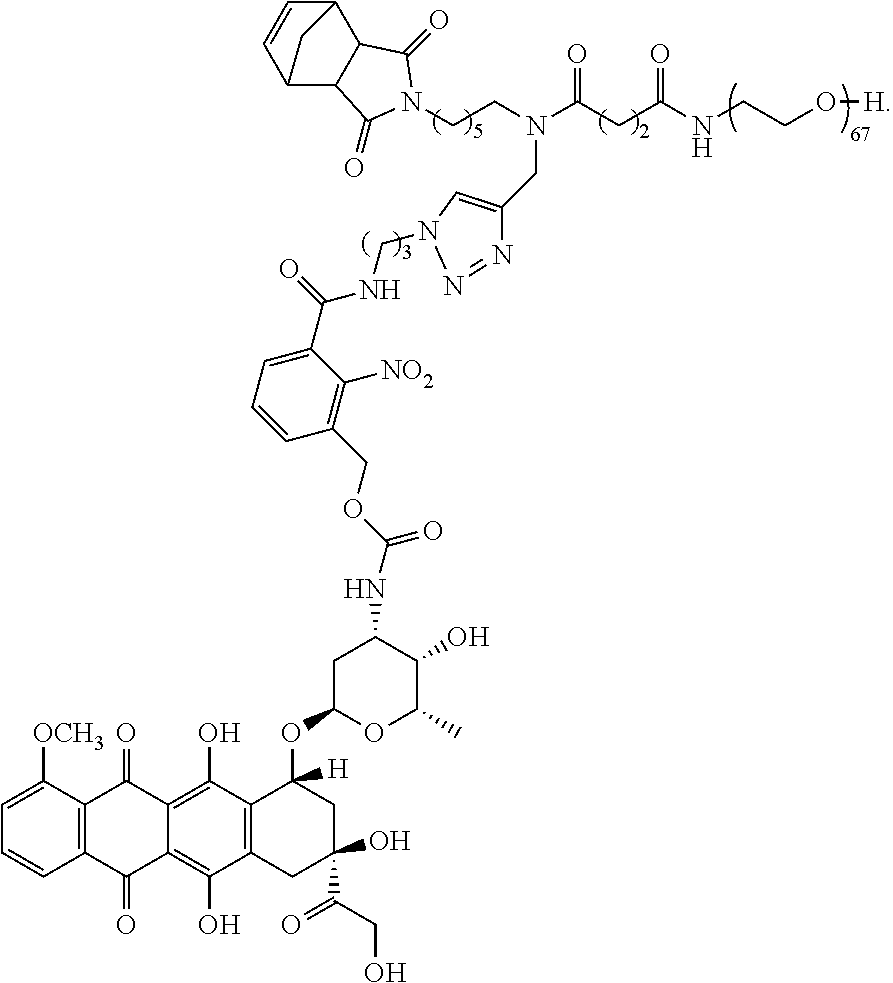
C12C3C(C(C=C1)C2)C(=O)N(CCN(C(CC(NCCO[H])=O)=O)CC1=CN(CNC(C2=CC=CC(COC(=O)NC4CC(OC5([H])C6=C(CC(C(=O)CO)(O)C5)C(O)=C5C(=C6O)C(=O)C6=C(C5=O)C=CC=C6[OCH3])OC(C)C4O)=C2[NO2])=O)N=N1)C3=O
